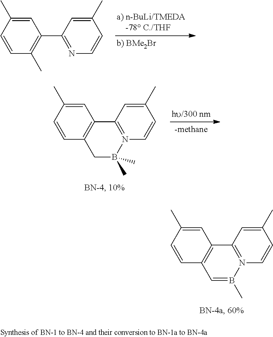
C1=C(C)C=CC(C)=C1C1=NC=CC(C)=C1.C1=C(C)C=CC2=C1C1=N(B(C)(C)C2)C=CC(C)=C1.C1=C(C)C=CC2=C1C1=N(C=CC(C)=C1)B(C)=C2
